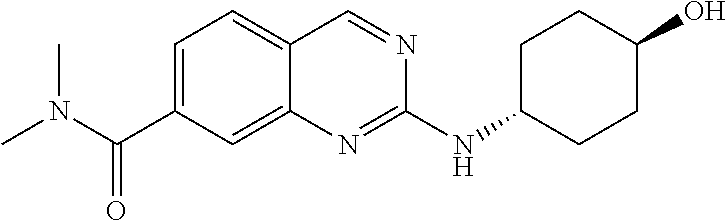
C1=C(C(N(C)C)=O)C=C2C(=C1)C=NC(NC1CCC(O)CC1)=N2
